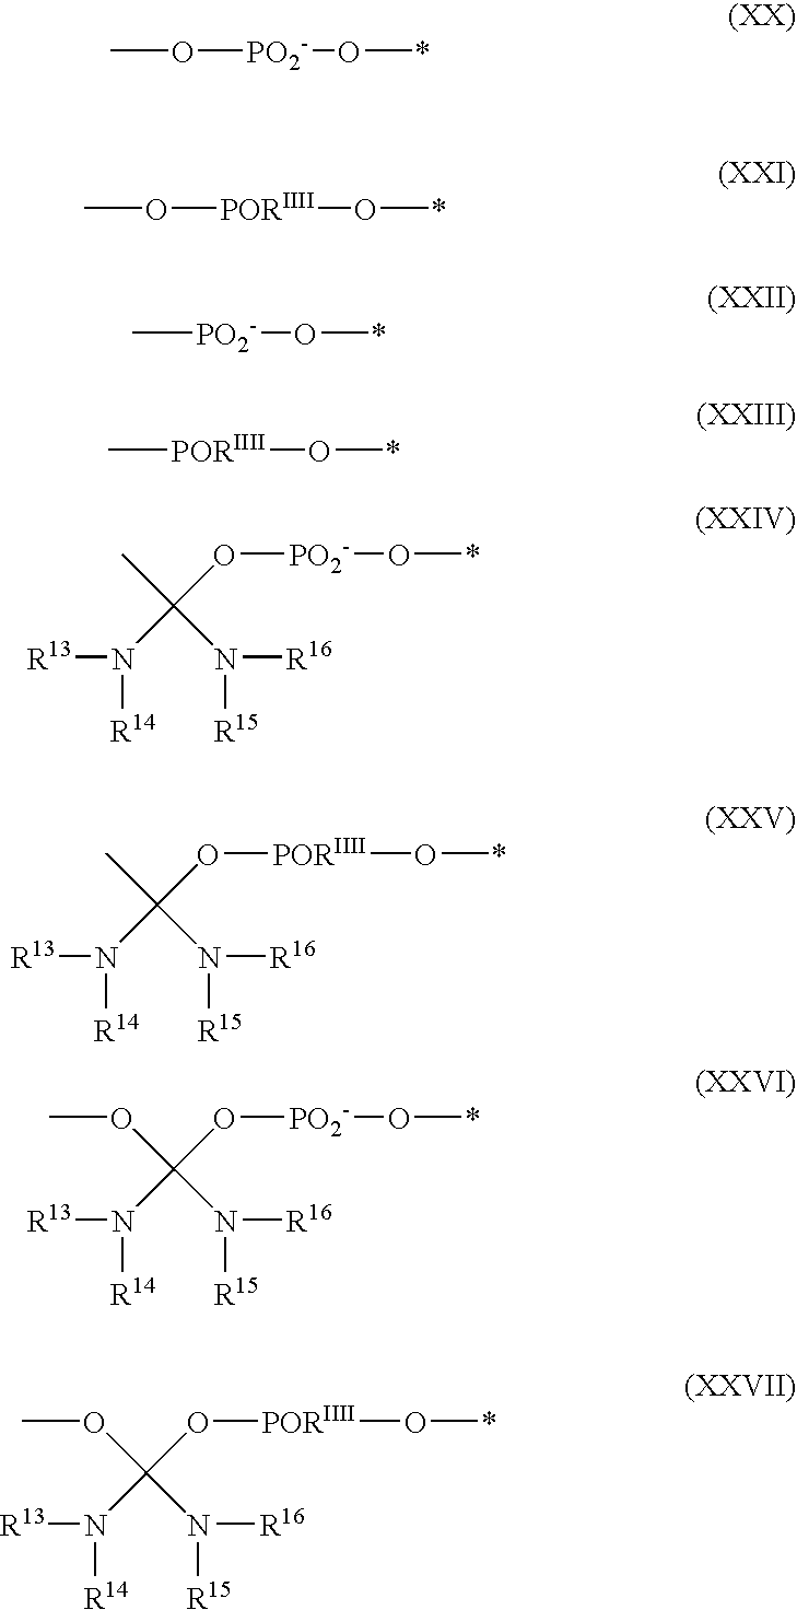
CO[PO2-]O*.CO[PORIIII]O*.C[PO2-]O*.C[PORIIII]O*.CC(O[PO2-]O*)(N([R14])[R13])N([R15])[R16].CC(O[PORIIII]O*)(N([R14])[R13])N([R15])[R16].O(C(O[PO2-]O*)(N([R14])[R13])N([R15])[R16])C.O(C(O[PORIIII]O*)(N([R14])[R13])N([R15])[R16])C
